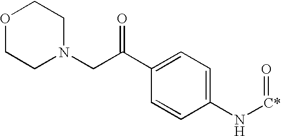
O1CCN(CC(C2=CC=C(N[C*]=O)C=C2)=O)CC1
